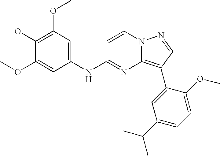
C1(OC)=C(OC)C=C(NC2=NC3=C(C4=CC(C(C)C)=CC=C4OC)C=NN3C=C2)C=C1OC
